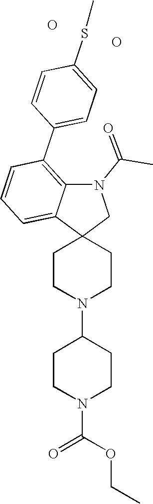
C1CN(C2CCN(C(OCC)=O)CC2)CCC12CN(C(=O)C)C1=C(C3=CC=C(SC)C=C3)C=CC=C21.O.O
